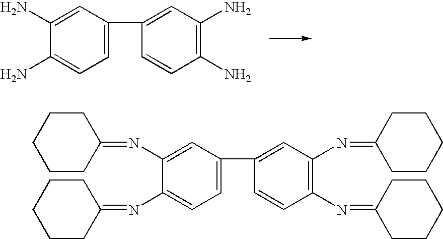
C1=C(C2=CC(N)=C(N)C=C2)C=C(N)C(N)=C1.C1=C(C2=CC(N=C3CCCCC3)=C(N=C3CCCCC3)C=C2)C=C(N=C2CCCCC2)C(N=C2CCCCC2)=C1
